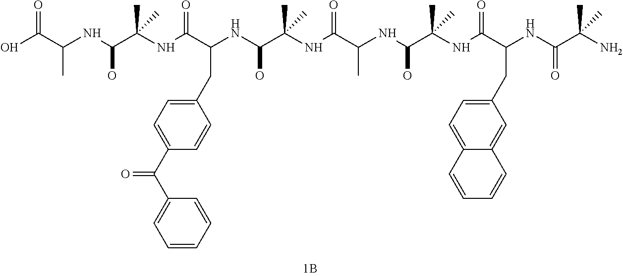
OC(C(NC(C(NC(C(NC(C(NC(C(NC(C(NC(C(NC(=O)C(C)(N)C)CC1=CC=C2C=CC=CC2=C1)=O)(C)C)O)C)=O)(C)C)O)CC1=CC=C(C(=O)C2=CC=CC=C2)C=C1)=O)(C)C)O)C)=O
